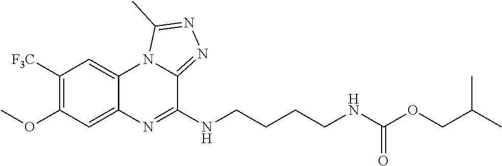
COC1=C([F3C])C=C2C(=C1)N=C(NCCCCNC(OCC(C)C)=O)C1=NN=C(C)N21
